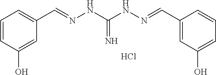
C1=CC(O)=CC(C=NNC(NN=CC2=CC(O)=CC=C2)=N)=C1.Cl
